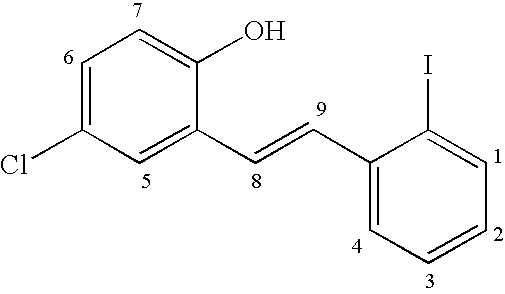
C1=C(Cl)C=C(C=CC2=CC=CC=C2I)C(O)=C1
